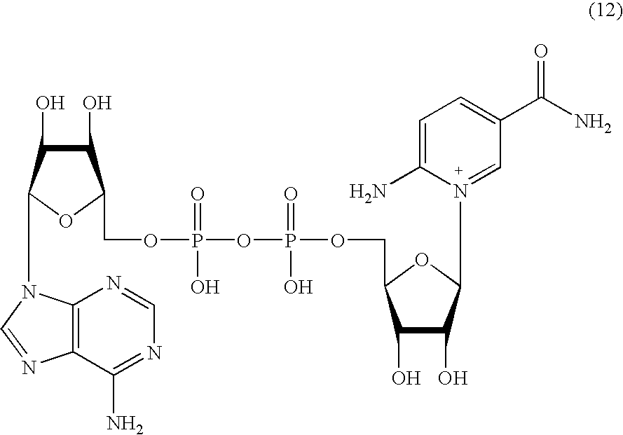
C1(O)C(O)C(N2C3=C(N=C2)C(N)=NC=N3)OC1COP(OP(OCC1C(O)C(O)C(N2=CC(C(N)=O)=CC=C2N)O1)(=O)O)(O)=O
